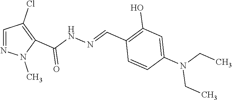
C1=NN(C)C(C(NN=CC2=C(O)C=C(N(CC)CC)C=C2)=O)=C1Cl
